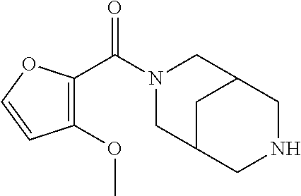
C1(OC)=C(C(N2CC3CC(C2)CNC3)=O)OC=C1
